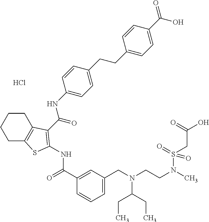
C1(C(=O)NC2=C(C(=O)NC3=CC=C(CCC4=CC=C(C(=O)O)C=C4)C=C3)C3=C(CCCC3)S2)=CC(CN(CCN(C)S(CC(=O)O)(=O)=O)C(CC)CC)=CC=C1.Cl
